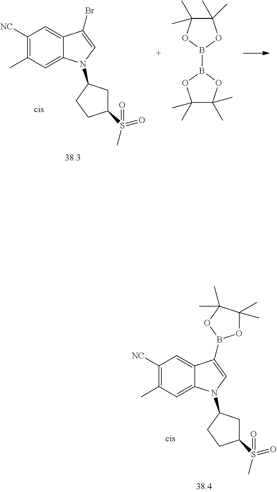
C1([NC])=C(C)C=C2C(=C1)C(Br)=CN2C1CC(S(C)(=O)=O)CC1.C1(C)(C)C(C)(C)OB(B2OC(C)(C)C(C)(C)O2)O1.C1([NC])=C(C)C=C2C(=C1)C(B1OC(C)(C)C(C)(C)O1)=CN2C1CC(S(C)(=O)=O)CC1
